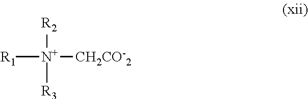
[R1][N+]([CH2CO-2])([R2])[R3]
